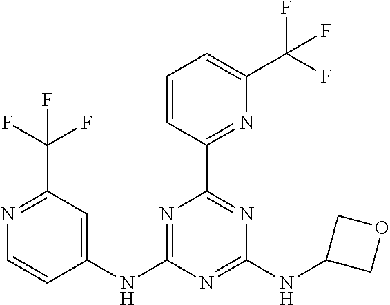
N1=C(C(F)(F)F)C=C(NC2=NC(C3=NC(C(F)(F)F)=CC=C3)=NC(NC3COC3)=N2)C=C1
